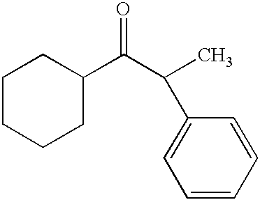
C1CCCC(C(C(C)C2=CC=CC=C2)=O)C1
